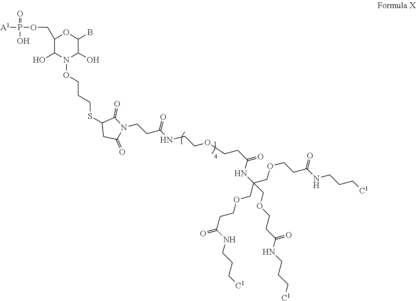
[A1]P(OCC1C(O)N(OCCCSC2CC(=O)N(CCC(NCCOCCC(=O)NC(COCCC(NCCC[C1])=O)(COCCC(NCCC[C1])=O)COCCC(=O)NCCC[C1])=O)C2=O)C(O)C(B)O1)(=O)O
